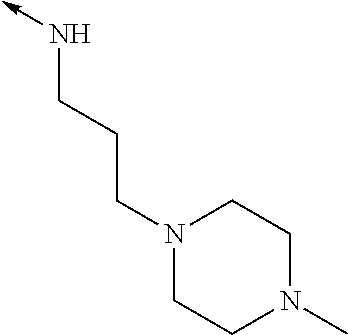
N(CCCN1CCN(C)CC1)->C
